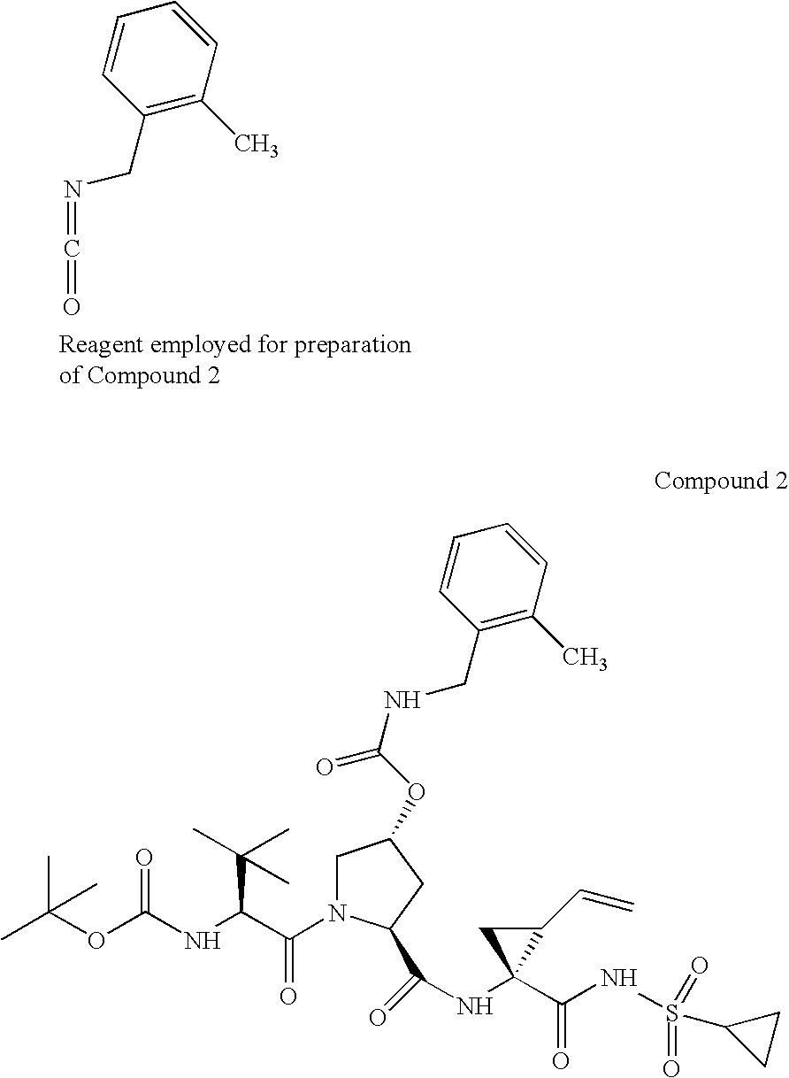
C1(CN=C=O)=C(C)C=CC=C1.CC(OC(NC(C(N1CC(OC(NCC2=C(C)C=CC=C2)=O)CC1C(=O)NC1(C(NS(=O)(=O)C2CC2)=O)C(C=C)C1)=O)C(C)(C)C)=O)(C)C
